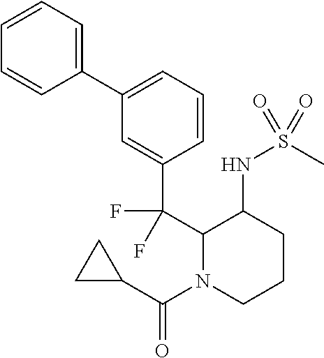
C1=CC=C(C2=CC=CC(C(C3N(C(C4CC4)=O)CCCC3NS(=O)(C)=O)(F)F)=C2)C=C1
